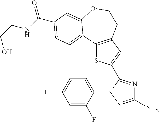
C1=C(F)C(N2N=C(N)N=C2C2=CC3=C(S2)C2=CC=C(C(NCCO)=O)C=C2OCC3)=CC=C1F
